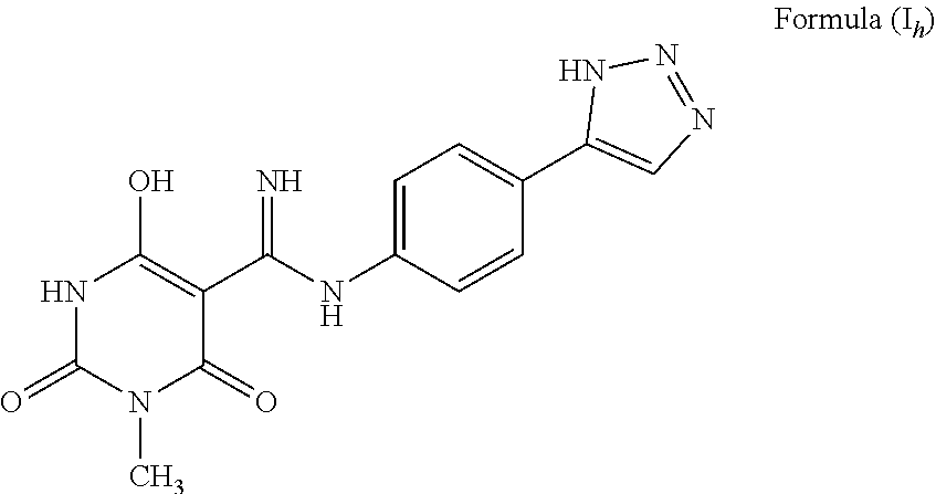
N1C(=O)N(C)C(=O)C(C(NC2=CC=C(C3=CN=NN3)C=C2)=N)=C1O
